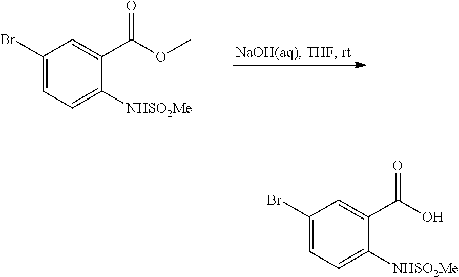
C1(Br)=CC=C([NHSO2Me])C(C(OC)=O)=C1.C1(Br)=CC=C([NHSO2Me])C(C(O)=O)=C1
